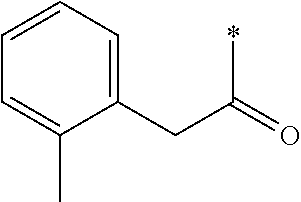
C(C(=O)*)C1=CC=CC=C1C
